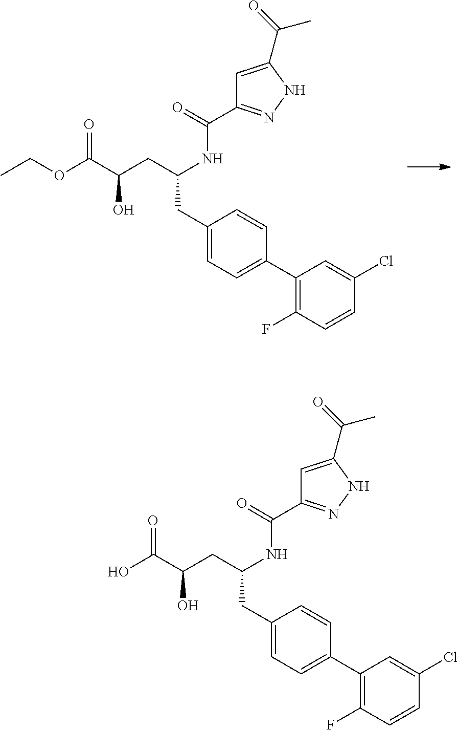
O(C(C(CC(NC(C1=NNC(C(=O)C)=C1)=O)CC1=CC=C(C2=C(F)C=CC(Cl)=C2)C=C1)O)=O)CC.OC(C(CC(NC(C1=NNC(C(=O)C)=C1)=O)CC1=CC=C(C2=C(F)C=CC(Cl)=C2)C=C1)O)=O
